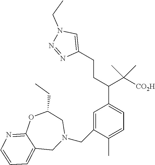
C1(CCC(C([CO2H])(C)C)C2=CC=C(C)C(CN3CC(CC)OC4=NC=CC=C4C3)=C2)=CN(CC)N=N1
